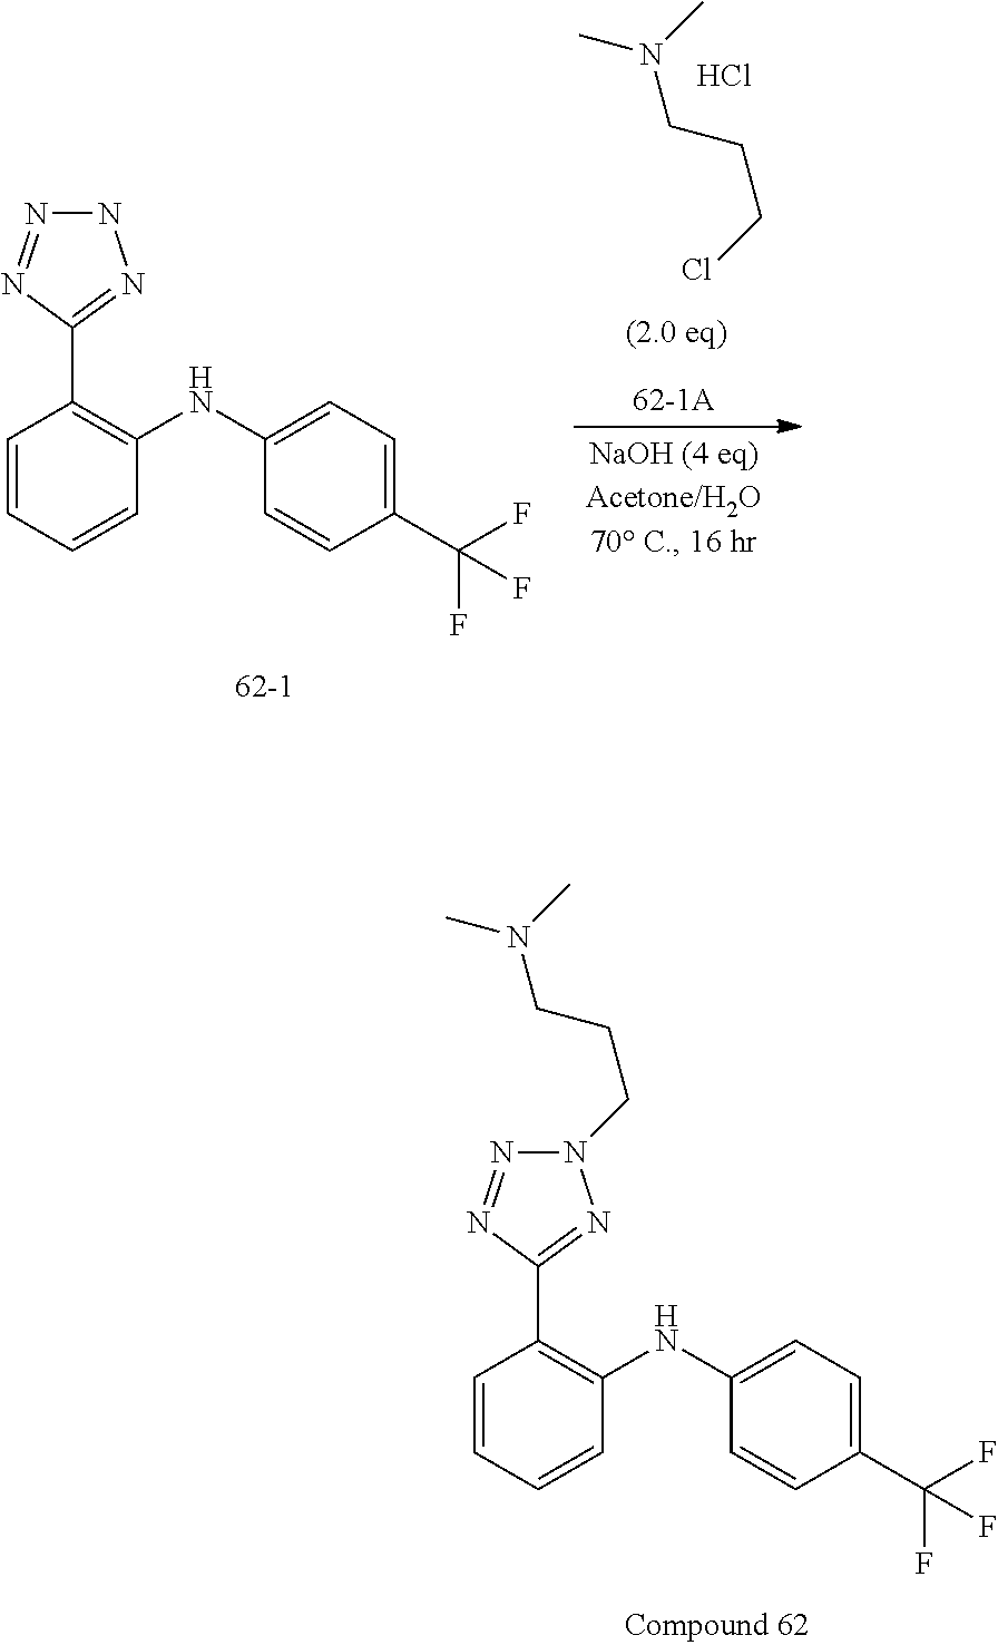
N(C1=CC=C(C(F)(F)F)C=C1)C1=C(C2=NN(CCCN(C)C)N=N2)C=CC=C1.C1=CC=CC(NC2=CC=C(C(F)(F)F)C=C2)=C1C1=NNN=N1.ClCCCN(C)C.Cl
